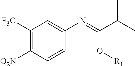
C1([F3C])=C([O2N])C=CC(N=C(C(C)C)O[R1])=C1
